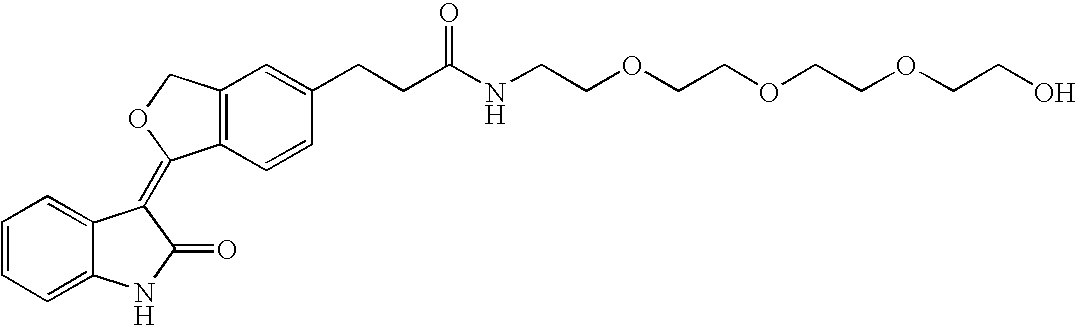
C1=C2C(=CC=C1)NC(=O)C2=C1C2=C(C=C(CCC(NCCOCCOCCOCCO)=O)C=C2)CO1
